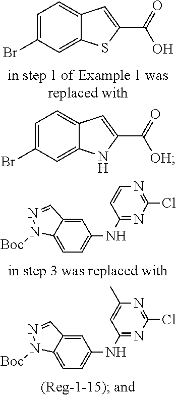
C1=C(Br)C=C2C(=C1)C=C(C(=O)[OH])N2.C1=C(Br)C=C2C(=C1)C=C(C(=O)O)S2.N(C1=NC(Cl)=NC=C1)C1=CC=C2C(=C1)C=NN2[Boc].C1=C2C(=CC(NC3=NC(Cl)=NC(C)=C3)=C1)C=NN2[Boc]
